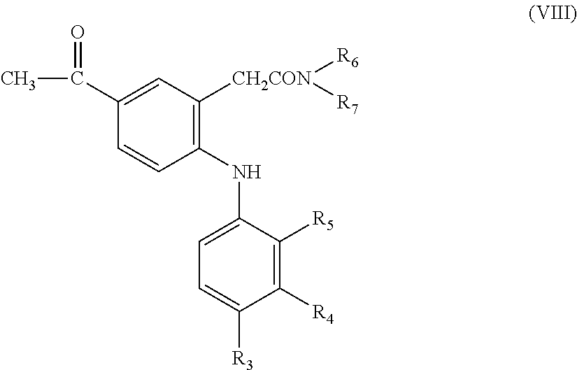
C1(NC2=CC=C([R3])C([R4])=C2[R5])=C([CH2CON]([R6])[R7])C=C(C(C)=O)C=C1
